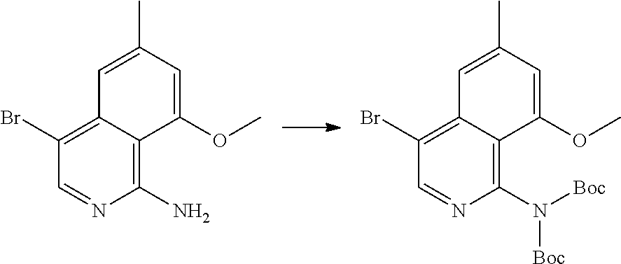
C1=C(C)C=C(OC)C2=C(N)N=CC(Br)=C12.C1=C(C)C=C(OC)C2=C(N([Boc])[Boc])N=CC(Br)=C12
